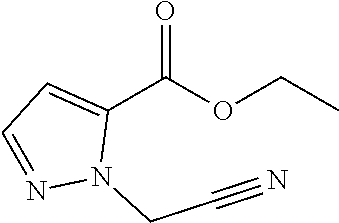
CCOC(C1=CC=NN1CC#N)=O
